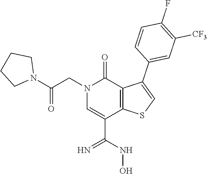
N1(CC(N2CCCC2)=O)C=C(C(NO)=N)C2=C(C1=O)C(C1=CC([CF3])=C(F)C=C1)=CS2
